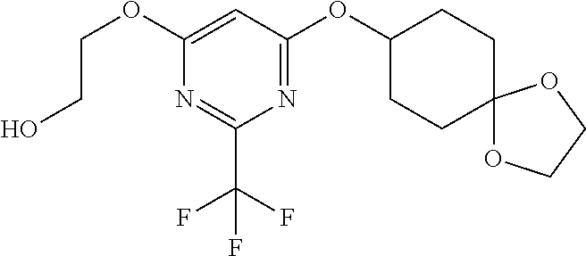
OCCOC1=CC(OC2CCC3(CC2)OCCO3)=NC(C(F)(F)F)=N1
